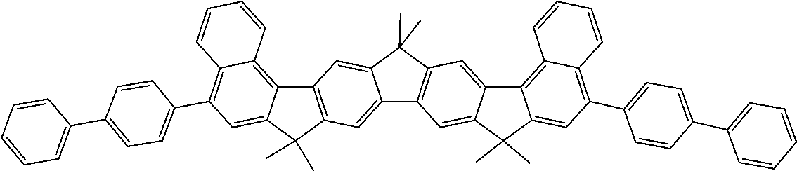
C1=CC(C2=C3C=CC=CC3=C3C4=C(C(C)(C)C3=C2)C=C2C(=C4)C(C)(C)C3=C2C=C2C(=C3)C3=C4C=CC=CC4=C(C4=CC=C(C5=CC=CC=C5)C=C4)C=C3C2(C)C)=CC=C1C1=CC=CC=C1
